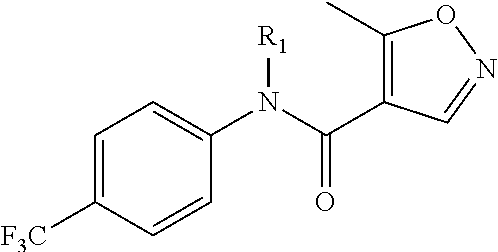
C1=C([F3C])C=CC(N([R1])C(=O)C2=C(C)ON=C2)=C1
